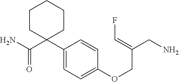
NC(C1(C2=CC=C(OCC(CN)=CF)C=C2)CCCCC1)=O
